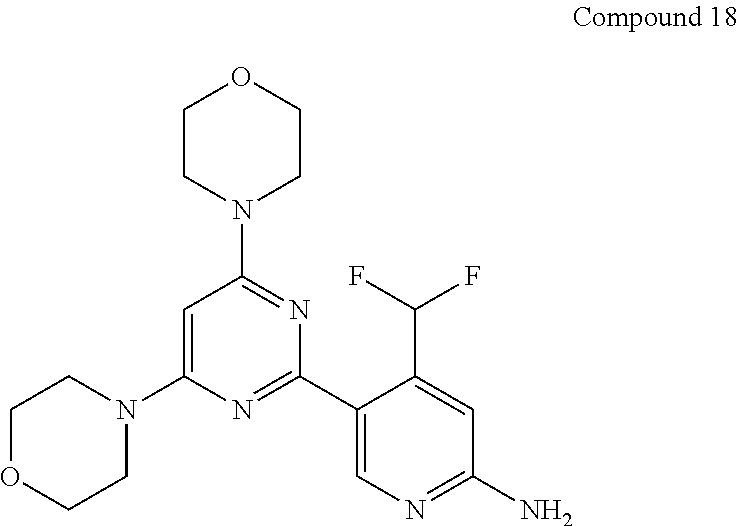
C1OCCN(C2=CC(N3CCOCC3)=NC(C3=CN=C(N)C=C3C(F)F)=N2)C1
